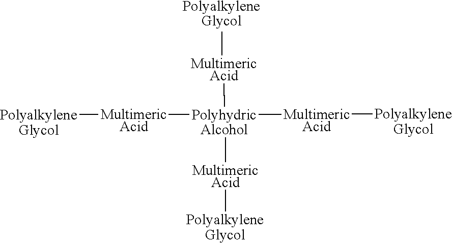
[MultimericAcid]([PolyalkyleneGlycol])[PolyhydricAlcohol]([Multimeric Acid][PolyalkyleneGlycol])([MultimericAcid][PolyalkyleneGlycol])[MultimericAcid][Polyalkylene     Glycol]
